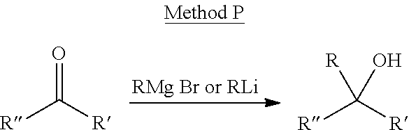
[R]C([R])=O.[R]C([R])([R])O
